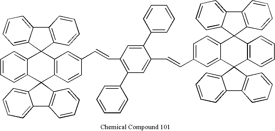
C12=CC=CC=C1C1(C3=C(C24C2=CC=CC=C2C2=C4C=CC=C2)C=C(C=CC2=C(C4=CC=CC=C4)C=C(C=CC4=CC=C5C(=C4)C4(C6=C(C=CC=C6)C56C5=CC=CC=C5C5=C6C=CC=C5)C5=C(C6=CC=CC=C64)C=CC=C5)C(C4=CC=CC=C4)=C2)C=C3)C2=C(C3=CC=CC=C31)C=CC=C2
